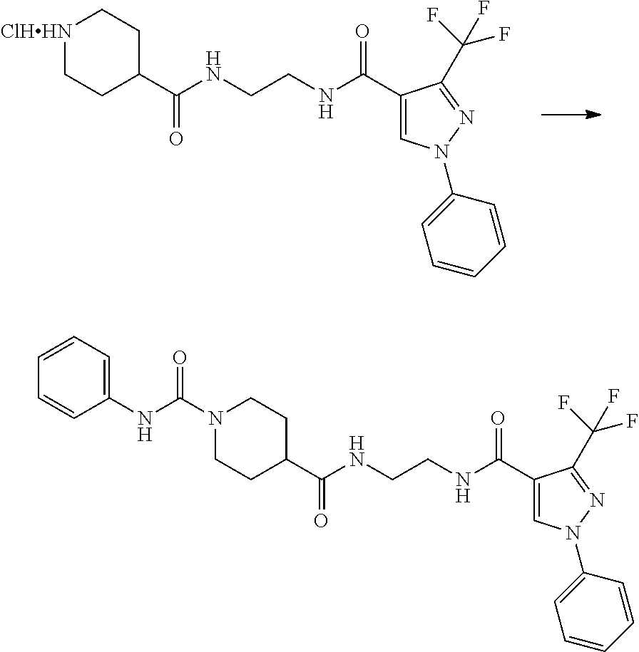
[ClHHN]1CCC(C(NCCNC(C2=CN(C3=CC=CC=C3)N=C2C(F)(F)F)=O)=O)CC1.C1CC(C(NCCNC(C2=CN(C3=CC=CC=C3)N=C2C(F)(F)F)=O)=O)CCN1C(NC1=CC=CC=C1)=O
